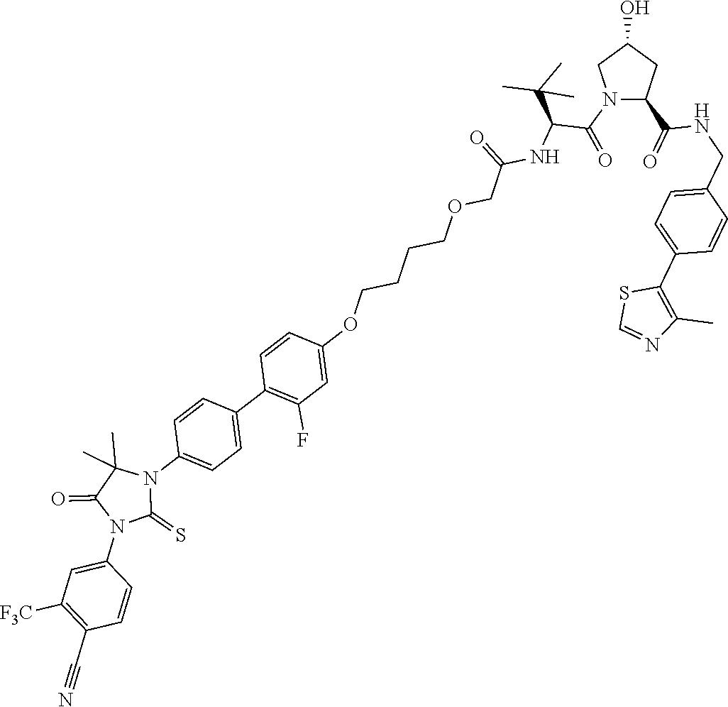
C1=C(N2C(=S)N(C3=CC=C(C4=C(F)C=C(OCCCCOCC(=O)NC(C(C)(C)C)C(=O)N5CC(O)CC5C(NCC5=CC=C(C6=C(C)N=CS6)C=C5)=O)C=C4)C=C3)C(C)(C)C2=O)C=CC(C#N)=C1[F3C]
